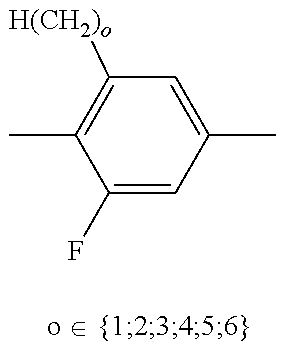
C1(F)=CC(C)=CC([H(CH2)o])=C1C
